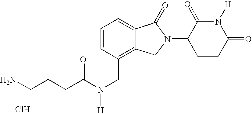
C(CC(N(CC1=C2C(=CC=C1)C(=O)N(C1CCC(=O)N([H])C1=O)C2)[H])=O)CN.Cl
